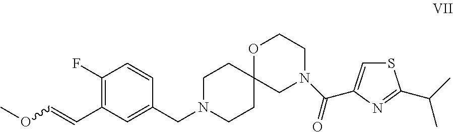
O(C=CC1=C(F)C=CC(CN2CCC3(CC2)CN(C(=O)C2=CSC(C(C)C)=N2)CCO3)=C1)C
